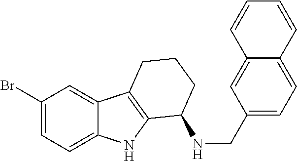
C1(Br)=CC=C2C(=C1)C1=C(N2)C(NCC2=CC=C3C(=C2)C=CC=C3)CCC1
